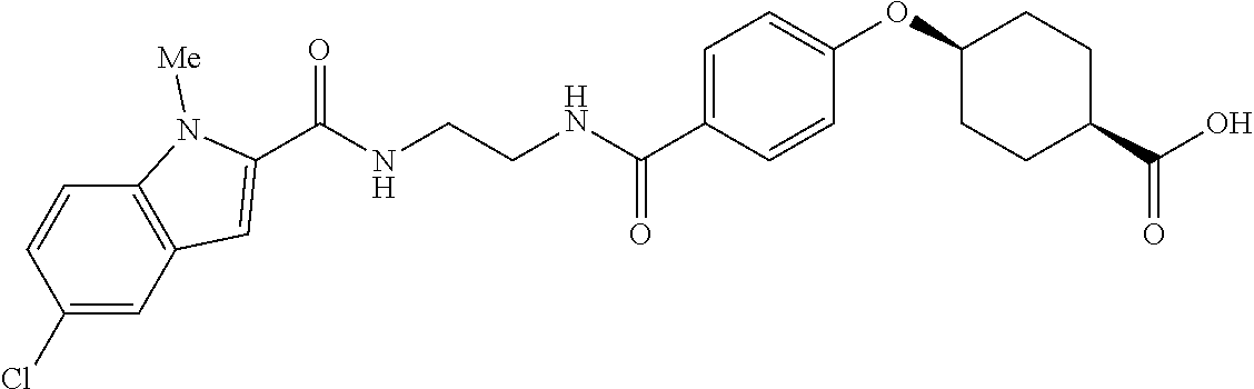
C(NCCNC(C1=CC=C(OC2CCC(C(O)=O)CC2)C=C1)=O)(=O)C1=CC2=C(C=CC(Cl)=C2)N1[Me]
